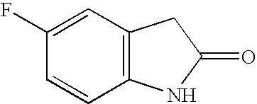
C1=CC2=C(C=C1F)CC(=O)N2
